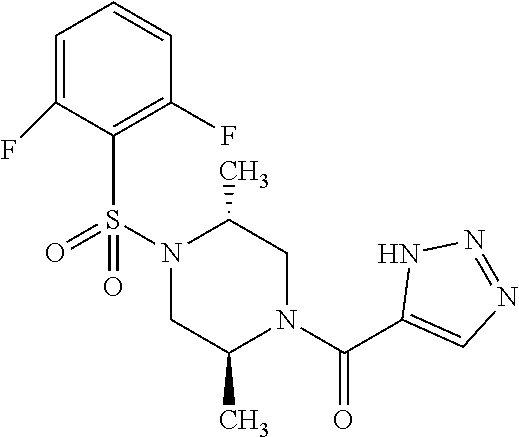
C1=C(F)C(S(N2C(C)CN(C(C3=CN=NN3)=O)C(C)C2)(=O)=O)=C(F)C=C1
